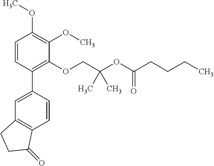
C1=CC(C2=CC3=C(C=C2)C(=O)CC3)=C(OCC(OC(CCCC)=O)(C)C)C(OC)=C1OC
